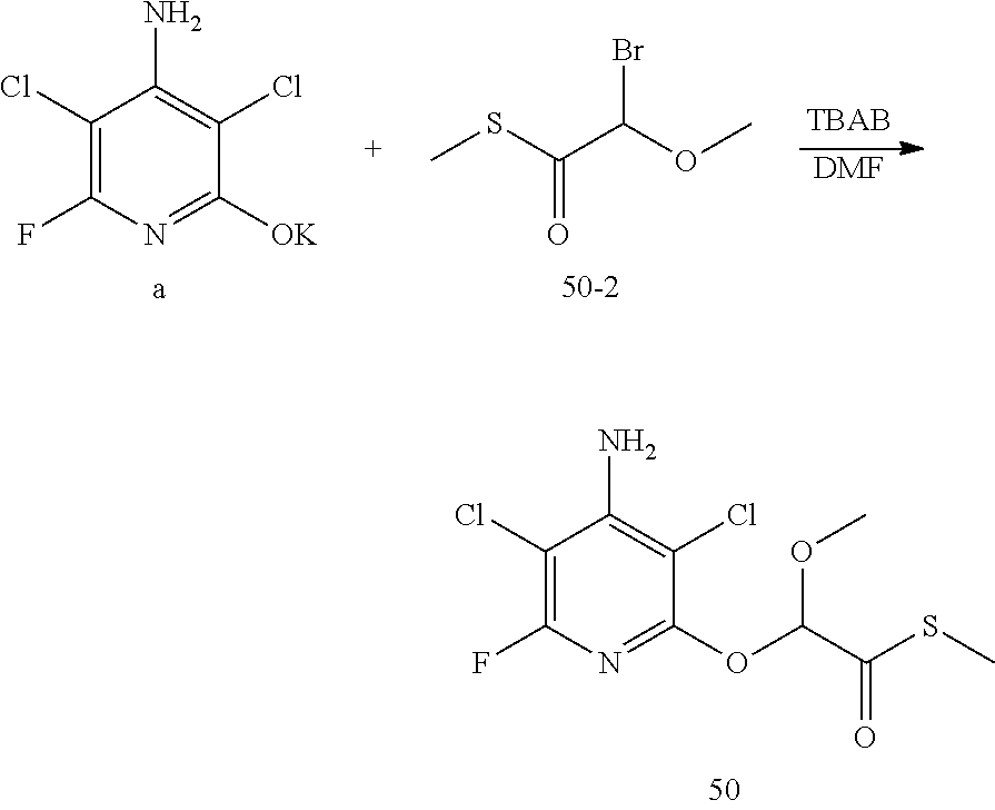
C1(Cl)=C(F)N=C(OC(C(SC)=O)OC)C(Cl)=C1N.C1(Cl)=C(F)N=C([OK])C(Cl)=C1N.CSC(C(OC)Br)=O.[DMF]
